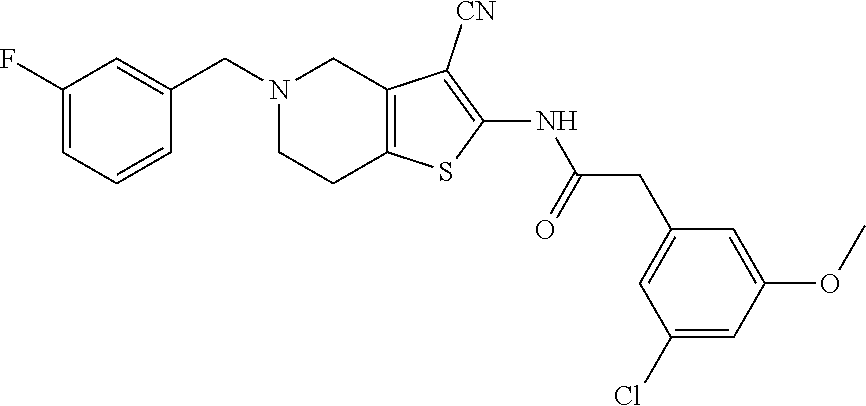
C1(F)=CC=CC(CN2CC3=C(CC2)SC(NC(CC2=CC(Cl)=CC(OC)=C2)=O)=C3[CN])=C1
